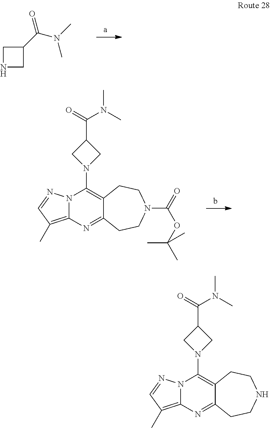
N1CC(C(N(C)C)=O)C1.N12C(=C(C)C=N1)N=C1C(=C2N2CC(C(=O)N(C)C)C2)CCN(C(=O)OC(C)(C)C)CC1.N12C(=C(C)C=N1)N=C1C(=C2N2CC(C(=O)N(C)C)C2)CCNCC1
